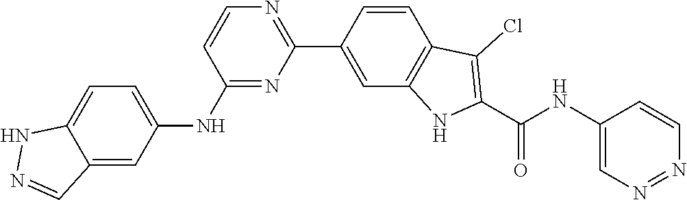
N1=NC=CC(NC(C2=C(Cl)C3=C(N2)C=C(C2=NC=CC(NC4=CC=C5NN=CC5=C4)=N2)C=C3)=O)=C1
